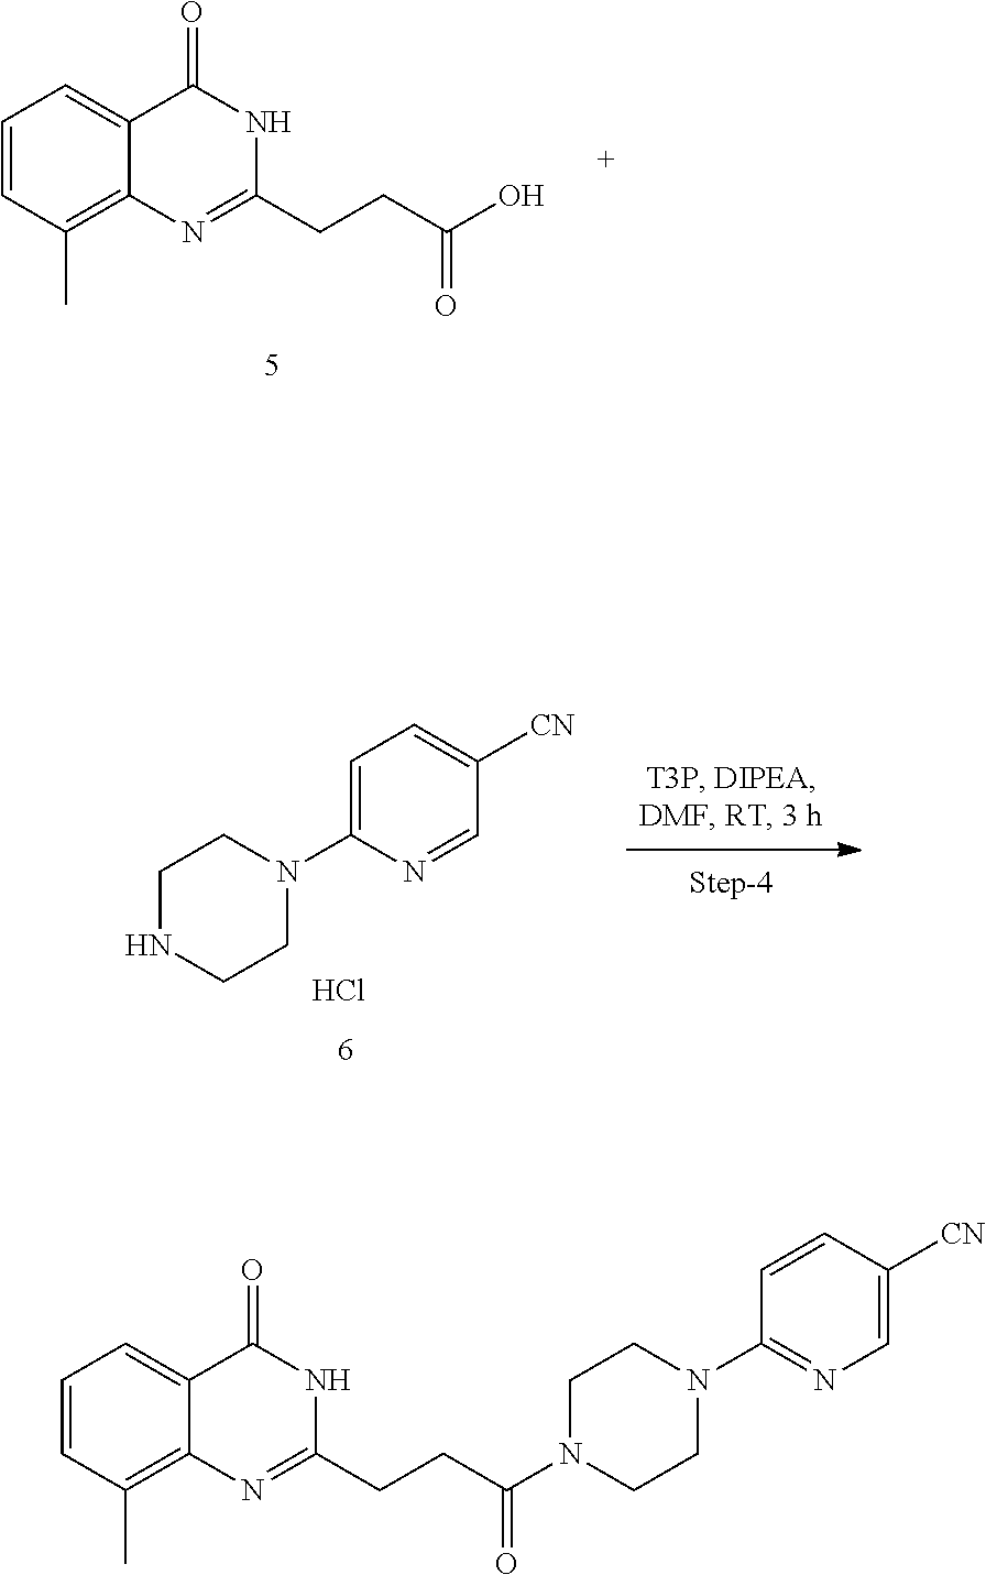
C1=CC(C)=C2C(=C1)C(=O)NC(CCC(O)=O)=N2.C1NCCN(C2=CC=C([CN])C=N2)C1.Cl.C1CN(C2=NC=C([CN])C=C2)CCN1C(CCC1=NC2=C(C)C=CC=C2C(=O)N1)=O
